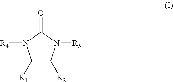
C1([R1])C([R2])N([R5])C(=O)N1[R4]
